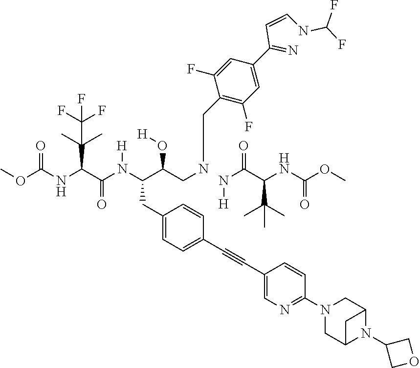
N(C(C(NC(OC)=O)C(C)(C)C)=O)[H].C1(CC(C(CNCC2=C(F)C=C(C(=N)C=CNC(F)F)C=C2F)O[H])N(C(C(NC(OC)=O)C(C)(C)C(F)(F)F)=O)[H])=CC=C(C#CC2=CN=C(N3CC4N(C5COC5)C(C3)C4)C=C2)C=C1
